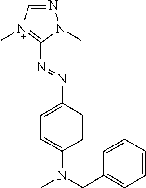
C1(N=NC2=CC=C(N(CC3=CC=CC=C3)C)C=C2)=[N+](C)C=NN1C
